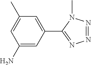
C1(N)=CC(C2=NN=NN2C)=CC(C)=C1
